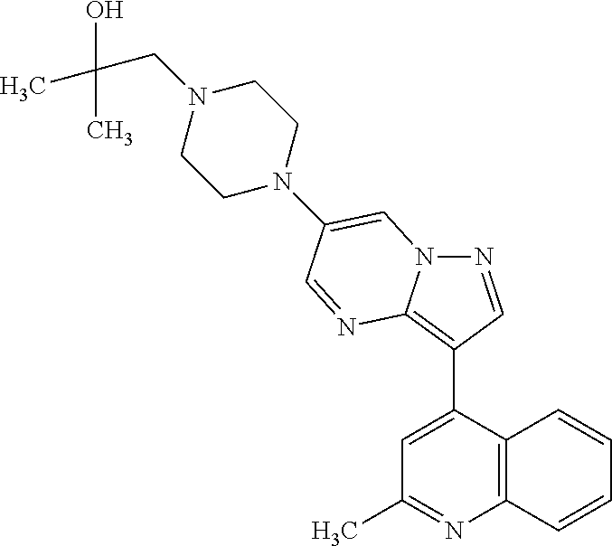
N1=CC(C2=CC(C)=NC3=C2C=CC=C3)=C2N1C=C(N1CCN(CC(C)(O)C)CC1)C=N2
